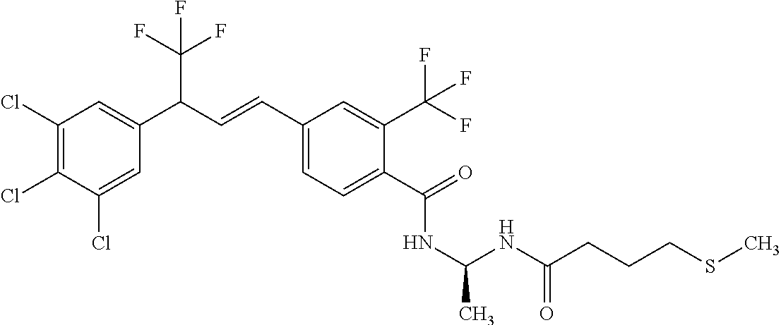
C1(Cl)=C(Cl)C(Cl)=CC(C(C=CC2=CC=C(C(=O)NC(C)NC(CCCSC)=O)C(C(F)(F)F)=C2)C(F)(F)F)=C1
